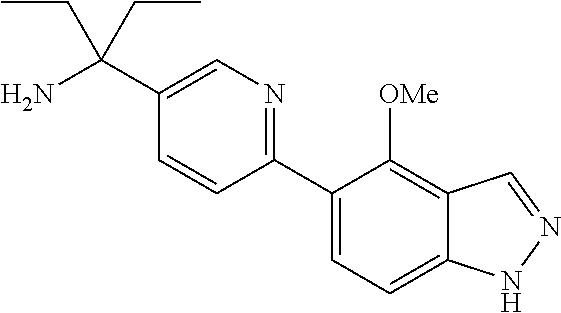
C1(C(N)(CC)CC)=CN=C(C2=CC=C3C(=C2[OMe])C=NN3)C=C1
